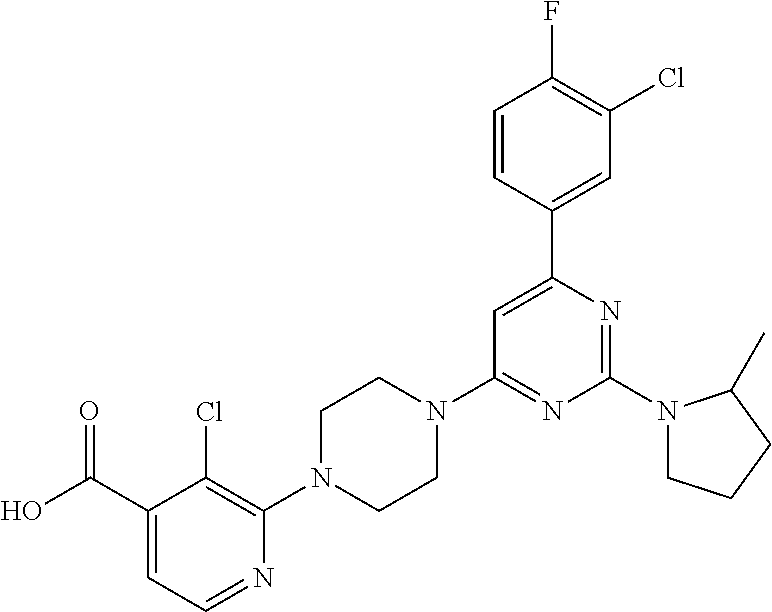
C1(C(O)=O)=CC=NC(N2CCN(C3=NC(N4CCCC4C)=NC(C4=CC(Cl)=C(F)C=C4)=C3)CC2)=C1Cl
